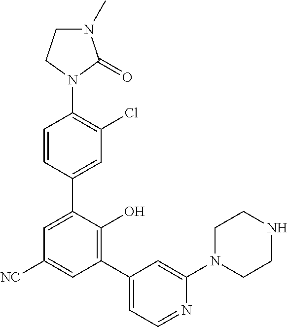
C1(N2C(=O)N(C)CC2)=C(Cl)C=C(C2=CC([NC])=CC(C3=CC=NC(N4CCNCC4)=C3)=C2O)C=C1
